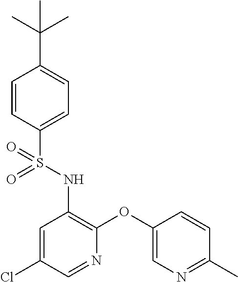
C1=CC(S(NC2=C(OC3=CN=C(C)C=C3)N=CC(Cl)=C2)(=O)=O)=CC=C1C(C)(C)C
